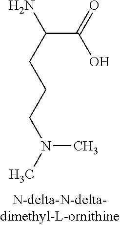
C(C(=O)O)(CCCN(C)C)N
